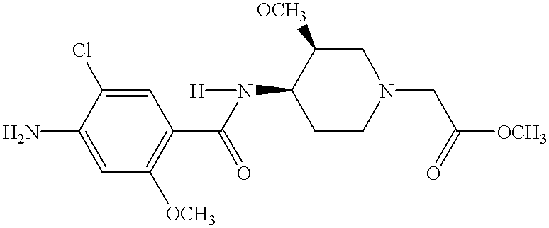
C1=C(Cl)C(N)=CC([OCH3])=C1C(=O)N(C1CCN(CC([OCH3])=O)CC1[OCH3])[H]
